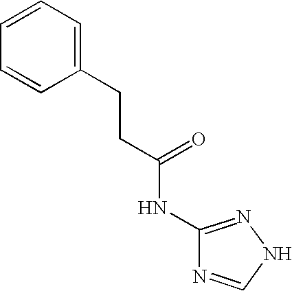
C1(CCC(NC2=NNC=N2)=O)=CC=CC=C1
